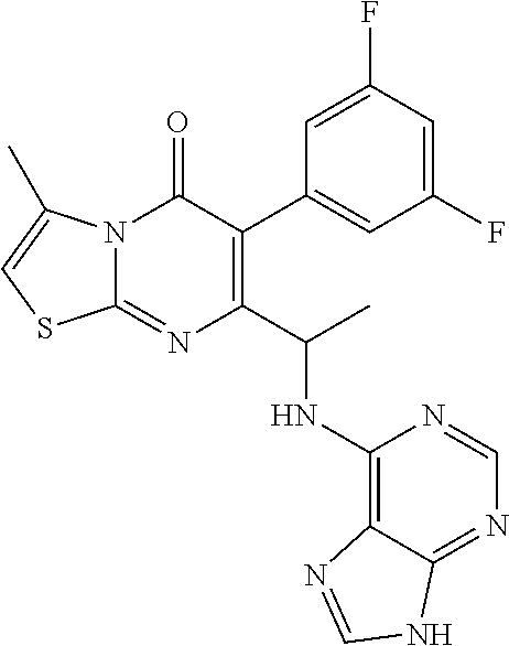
N12C(=NC(C(C)NC3=C4C(=NC=N3)NC=N4)=C(C3=CC(F)=CC(F)=C3)C1=O)SC=C2C
